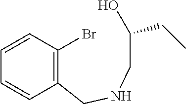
C1=CC(Br)=C(CNCC(O)CC)C=C1
